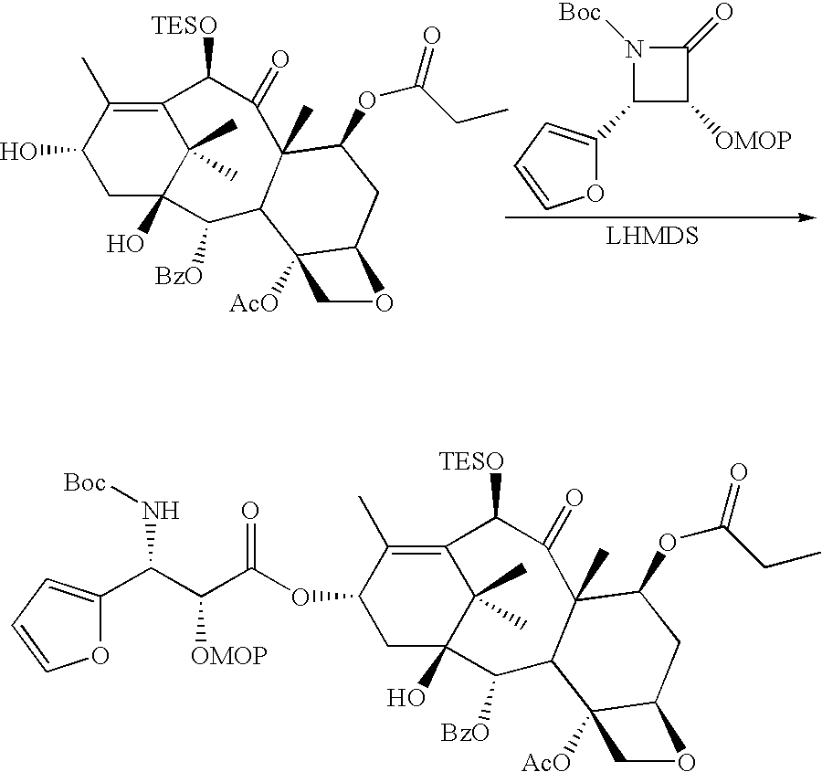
C12=C(C)C(O)CC(O)(C1(C)C)C([BzO])C1C(C)(C(=O)C2[TESO])C(OC(=O)CC)CC2C1([AcO])CO2.C1(=O)N([Boc])C(C2=CC=CO2)C1[OMOP].C12=C(C)C(OC(C([OMOP])C(C3=CC=CO3)N[Boc])=O)CC(O)(C1(C)C)C([BzO])C1C(C)(C(=O)C2[TESO])C(OC(=O)CC)CC2C1([AcO])CO2
